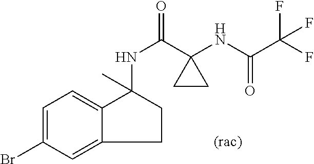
BrC1=CC=C2C(=C1)CCC2(NC(=O)C1(NC(C(F)(F)F)=O)CC1)C
